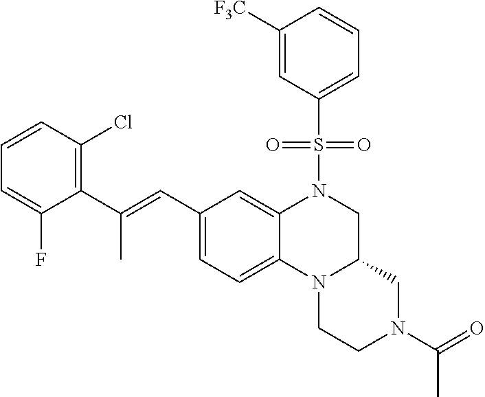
C1([F3C])=CC(S(N2CC3N(C4=CC=C(C=C(C5=C(Cl)C=CC=C5F)C)C=C24)CCN(C(=O)C)C3)(=O)=O)=CC=C1
